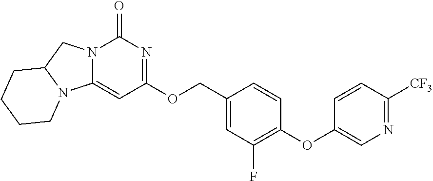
N12C(=CC(OCC3=CC(F)=C(OC4=CN=C([CF3])C=C4)C=C3)=NC1=O)N1C(C2)CCCC1
